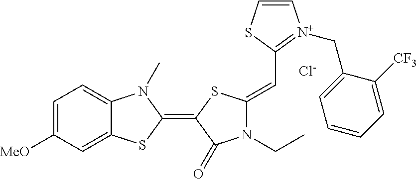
[Cl-].C1=C([MeO])C=C2C(=C1)N(C)C(=C1C(=O)N(CC)C(=CC3=[N+](CC4=CC=CC=C4[CF3])C=CS3)S1)S2
